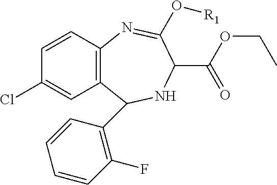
C1=CC2=C(C=C1Cl)C(C1=C(F)C=CC=C1)NC(C(OCC)=O)C(O[R1])=N2
